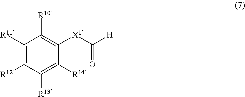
C1([R11])=C([R12])C([R13])=C([R14])C([X1]C([H])=O)=C1[R10]
